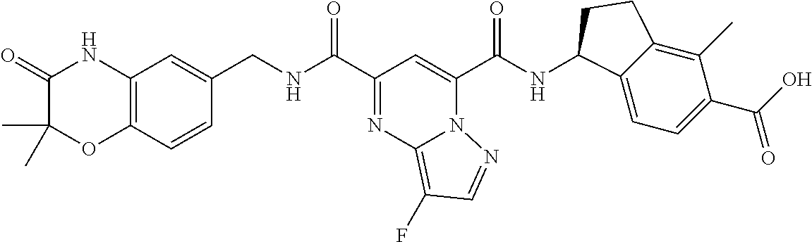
N12C(C(NC3C4=CC=C(C(O)=O)C(C)=C4CC3)=O)=CC(C(NCC3=CC4=C(C=C3)OC(C)(C)C(=O)N4)=O)=NC1=C(F)C=N2
